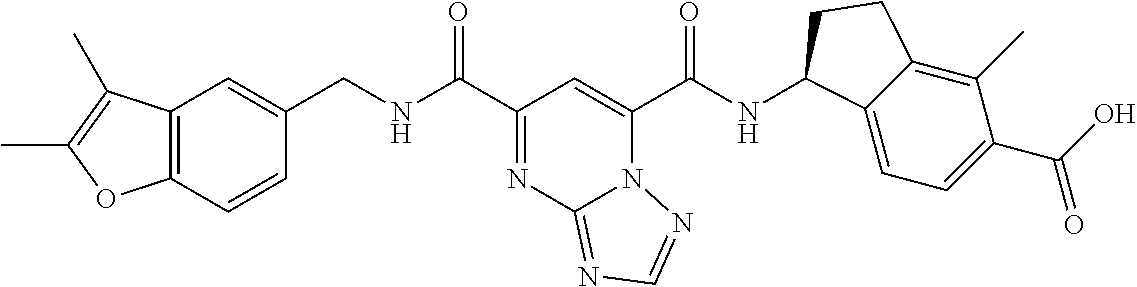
N12C(C(NC3C4=CC=C(C(O)=O)C(C)=C4CC3)=O)=CC(C(NCC3=CC4=C(C=C3)OC(C)=C4C)=O)=NC1=NC=N2
